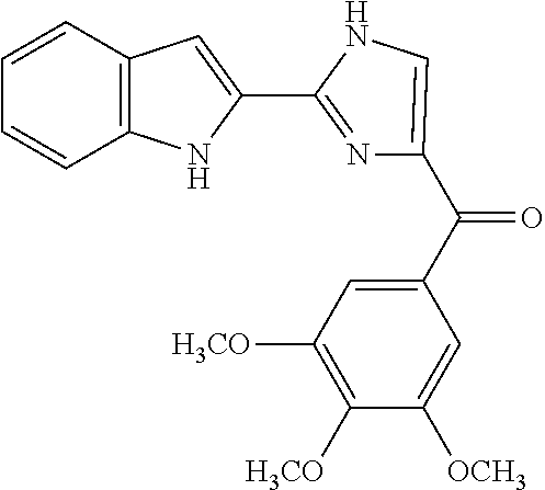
C(C1=CC([H3CO])=C([H3CO])C([OCH3])=C1)(=O)C1=CNC(C2=CC3=C(N2)C=CC=C3)=N1
